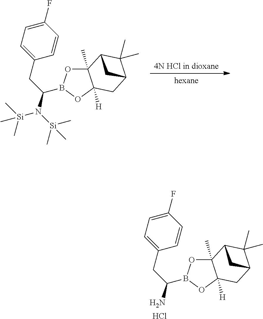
[4N HCl in dioxane].C12([H])C(C)(C3C(C)(C)C(C1)C3)OB(C(CC1=CC=C(F)C=C1)N([Si](C)(C)C)[Si](C)(C)C)O2.[hexane].C12([H])C(C)(C3C(C)(C)C(C1)C3)OB(C(CC1=CC=C(F)C=C1)N)O2.Cl
